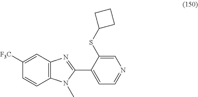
C1([F3C])=CC2=C(C=C1)N(C)C(C1=CC=NC=C1SC1CCC1)=N2
